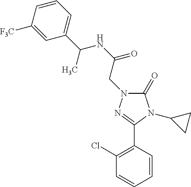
C1(=O)N(CC(NC(C2=CC=CC([F3C])=C2)C)=O)N=C(C2=C(Cl)C=CC=C2)N1C1CC1
